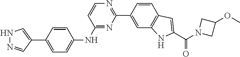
C1=CC(C2=CNN=C2)=CC=C1NC1=NC(C2=CC3=C(C=C2)C=C(C(N2CC(OC)C2)=O)N3)=NC=C1
